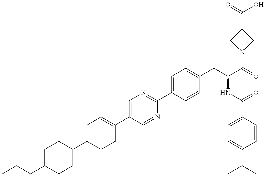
C1(C2CCC(C3=CN=C(C4=CC=C(CC(NC(=O)C5=CC=C(C(C)(C)C)C=C5)C(N5CC(C(O)=O)C5)=O)C=C4)N=C3)=CC2)CCC(CCC)CC1
